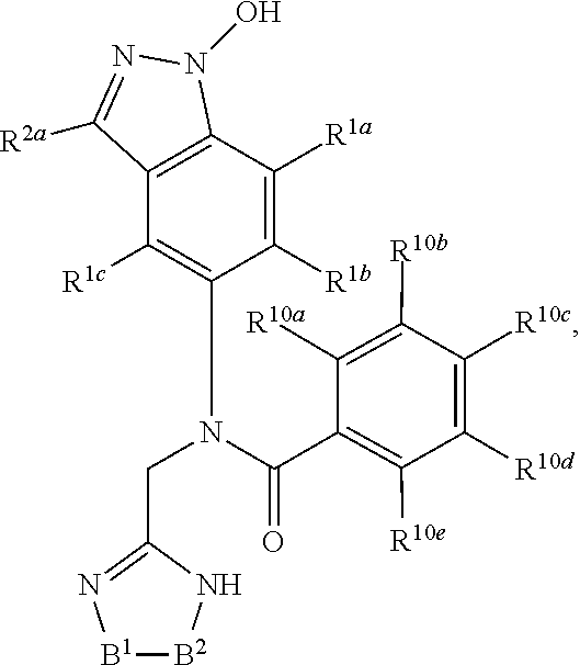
C1([R1c])=C(N(C(=O)C2=C([R10e])C([R10d])=C([R10c])C([R10b])=C2[R10a])CC2=N[B1][B2]N2)C([R1b])=C([R1a])C2=C1C([R2a])=NN2O
